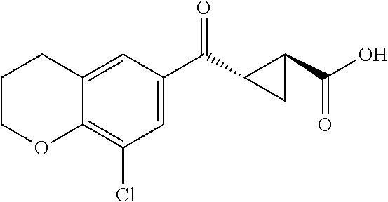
C1=C(C(=O)C2CC2C(O)=O)C=C2C(=C1Cl)OCCC2
